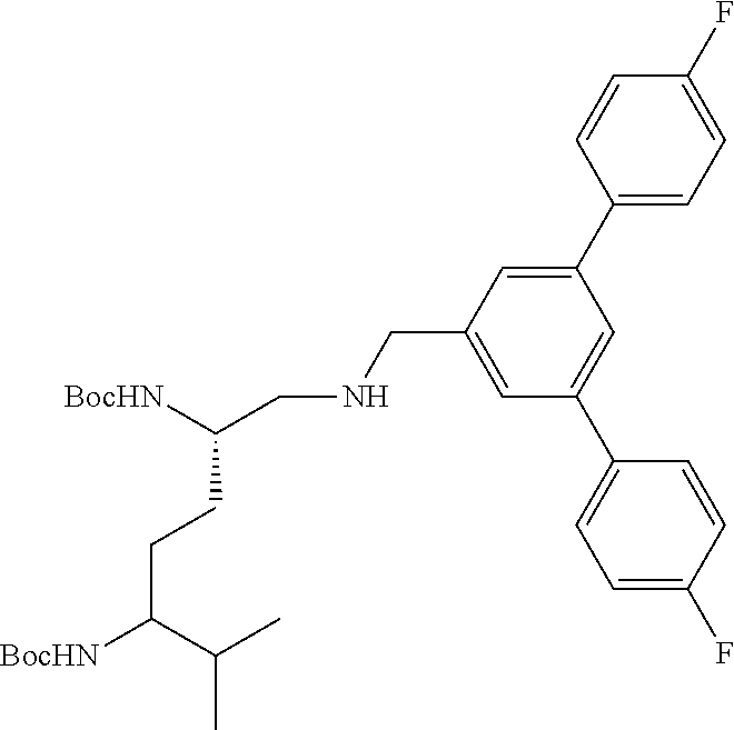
C1(C2=CC(CNCC([BocHN])CCC([BocHN])C(C)C)=CC(C3=CC=C(F)C=C3)=C2)=CC=C(F)C=C1
